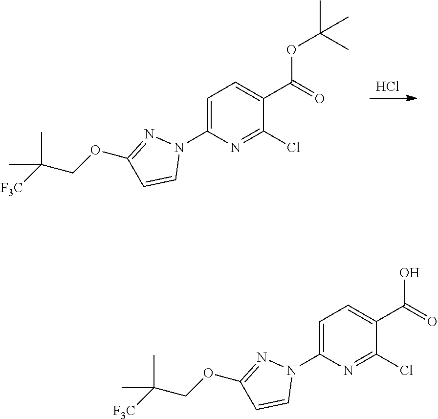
Cl.C1(C(OC(C)(C)C)=O)=CC=C(N2N=C(OCC([F3C])(C)C)C=C2)N=C1Cl.C1(C(O)=O)=CC=C(N2N=C(OCC([F3C])(C)C)C=C2)N=C1Cl
